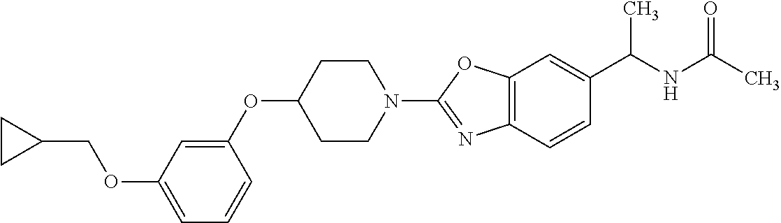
O(C1=CC=CC(OC2CCN(C3=NC4=C(O3)C=C(C(NC(C)=O)C)C=C4)CC2)=C1)CC1CC1
